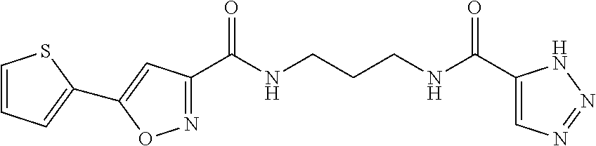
C1(C(NCCCNC(C2=CN=NN2)=O)=O)=NOC(C2=CC=CS2)=C1
